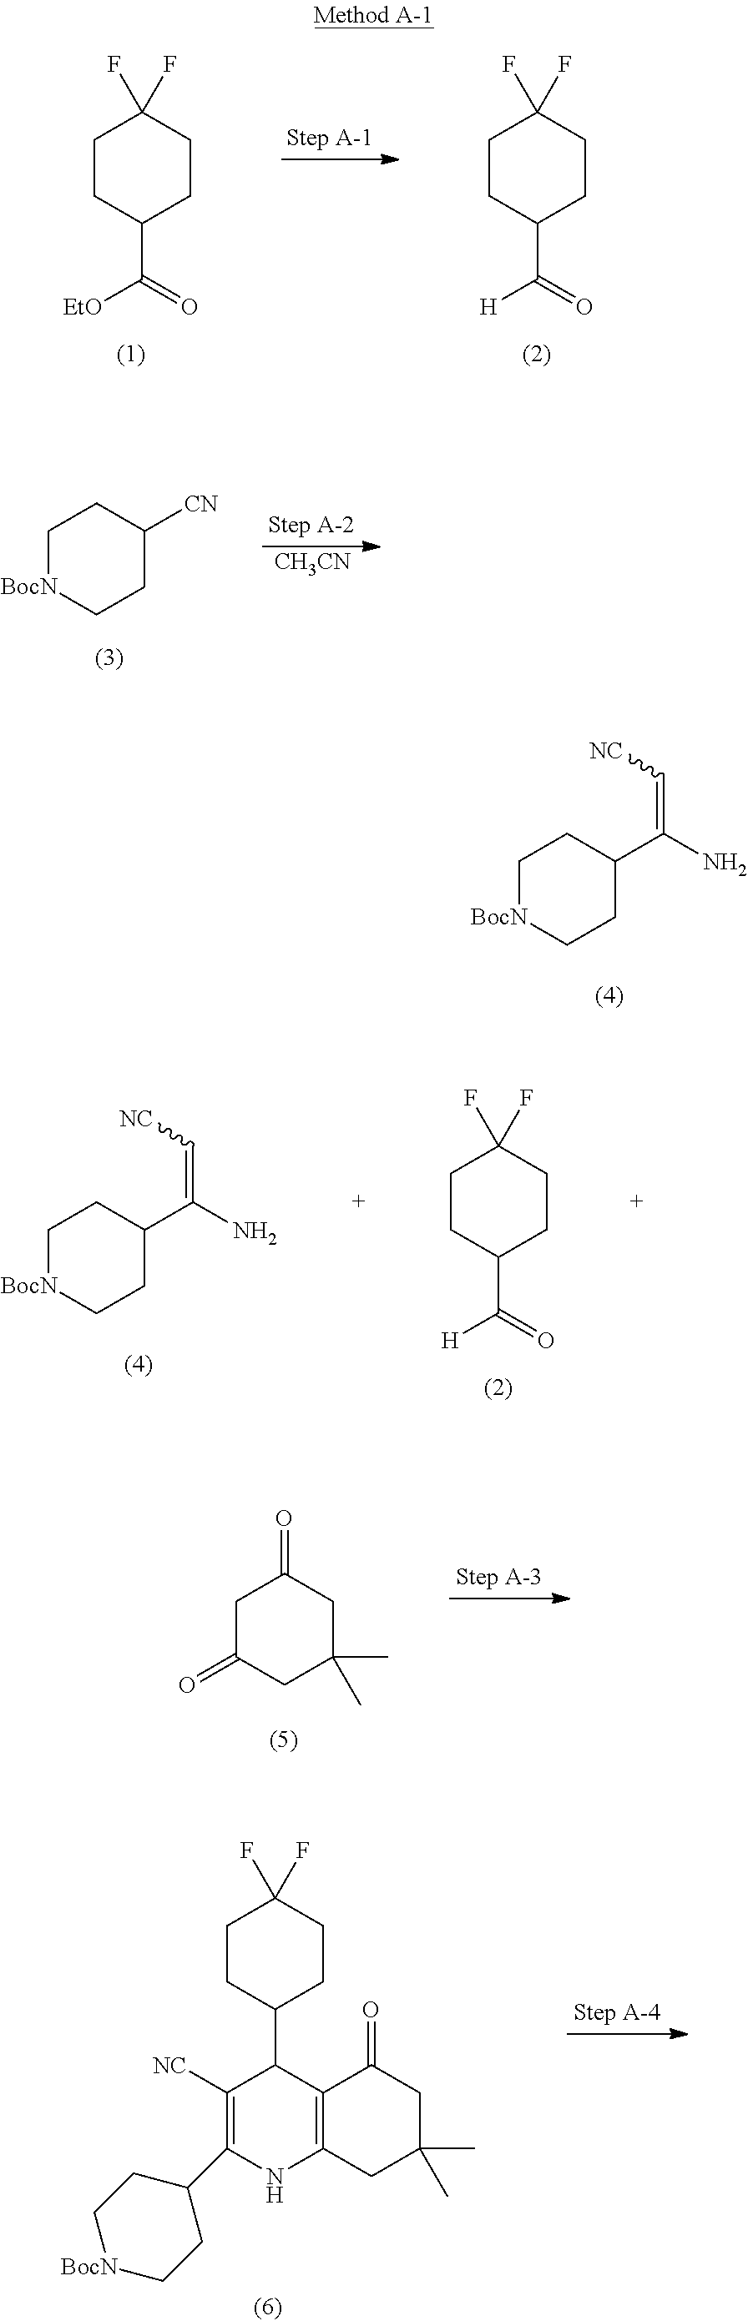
C1CC(C(N)=C[NC])CC[BocN]1.C1CC(C(=O)[EtO])CCC1(F)F.C1CC(C(=O)[H])CCC1(F)F.C1CC([CN])CC[BocN]1.[CH3CN].C1CC(C(N)=C[NC])CC[BocN]1.C1CC(C(=O)[H])CCC1(F)F.C1C(=O)CC(C)(C)CC1=O.C1CC(C2C3=C(NC(C4CC[BocN]CC4)=C2[NC])CC(C)(C)CC3=O)CCC1(F)F
